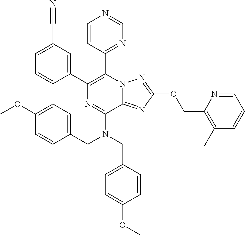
C1(C#N)=CC=CC(C2=C(C3=NC=NC=C3)N3C(=NC(OCC4=C(C)C=CC=N4)=N3)C(N(CC3=CC=C(OC)C=C3)CC3=CC=C(OC)C=C3)=N2)=C1
